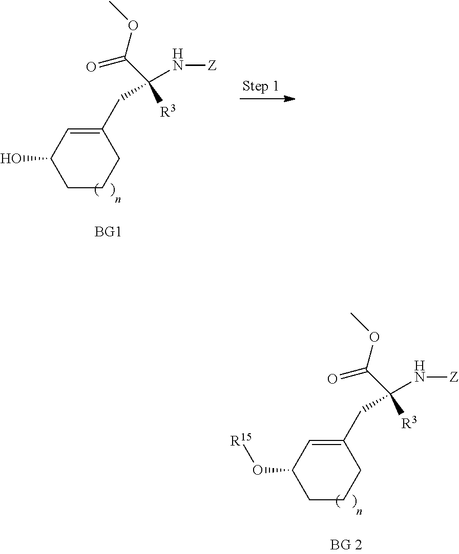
COC(C(N[Z])([R3])CC1=CC(O)CCC1)=O.COC(C(N[Z])([R3])CC1=CC(O[R15])CCC1)=O
